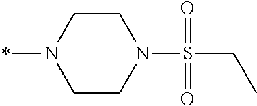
C1CN(S(=O)(=O)CC)CCN1*
